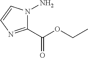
C1(C(OCC)=O)=NC=CN1N
